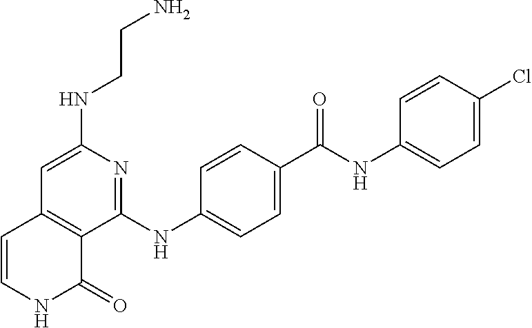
N(C1=CC2=C(C(NC3=CC=C(C(NC4=CC=C(Cl)C=C4)=O)C=C3)=N1)C(=O)NC=C2)CCN
